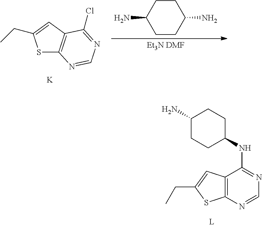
C12=C(N=CN=C1NC1CCC(N)CC1)SC(CC)=C2.C1CC(N)CCC1N.S1C2=C(C=C1CC)C(Cl)=NC=N2.[K].[Et3N DMF]
